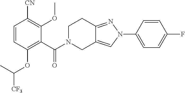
C1(F)=CC=C(N2N=C3C(=C2)CN(C(=O)C2=C(OC([CF3])C)C=CC([CN])=C2OC)CC3)C=C1
